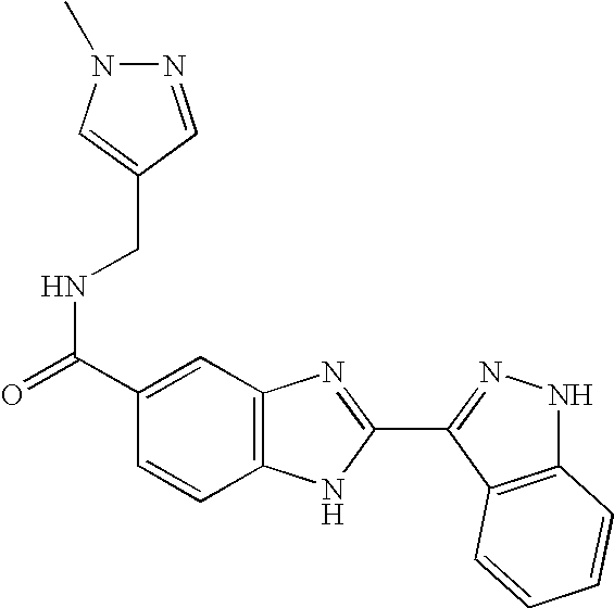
C(NC(=O)C1=CC2=C(C=C1)NC(C1=NNC3=C1C=CC=C3)=N2)C1=CN(C)N=C1
